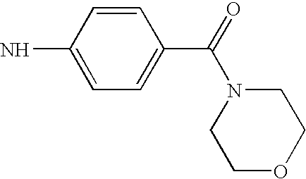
C1=CC(N)=CC=C1C(=O)N1CCOCC1
